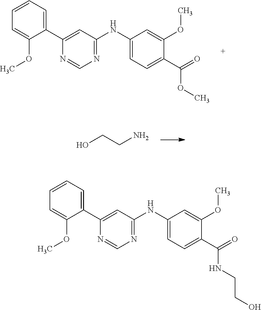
C1=C(OC)C(C2=CC(NC3=CC=C(C(=O)OC)C(OC)=C3)=NC=N2)=CC=C1.C(N)CO.C1=C(OC)C(C2=CC(NC3=CC=C(C(=O)NCCO)C(OC)=C3)=NC=N2)=CC=C1
